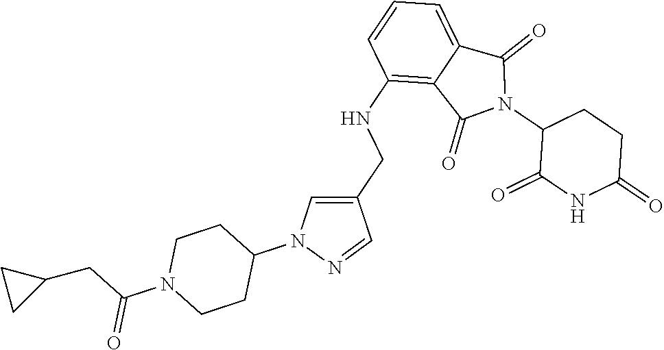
C1(NCC2=CN(C3CCN(C(CC4CC4)=O)CC3)N=C2)=C2C(=CC=C1)C(=O)N(C1C(=O)NC(=O)CC1)C2=O
